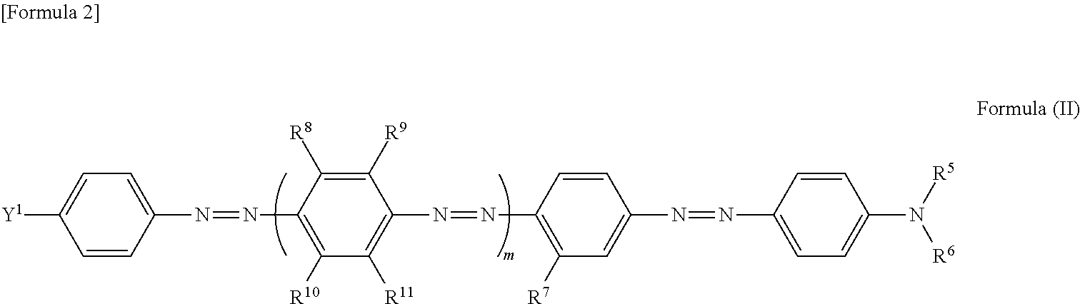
C1=C([Y1])C=CC(N=NC2=C([R10])C([R11])=C(N=NC3=C([R7])C=C(N=NC4=CC=C(N([R5])[R6])C=C4)C=C3)C([R9])=C2[R8])=C1
